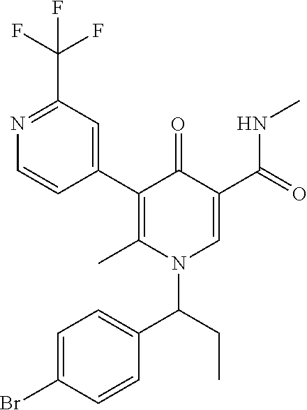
N1=C(C(F)(F)F)C=C(C2=C(C)N(C(C3=CC=C(Br)C=C3)CC)C=C(C(NC)=O)C2=O)C=C1
